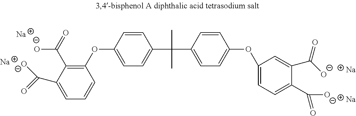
C1=C(C(=O)[O-])C(C(=O)[O-])=C(OC2=CC=C(C(C3=CC=C(OC4=CC=C(C([O-])=O)C(C([O-])=O)=C4)C=C3)(C)C)C=C2)C=C1.[Na].[Na].[Na].[Na]
